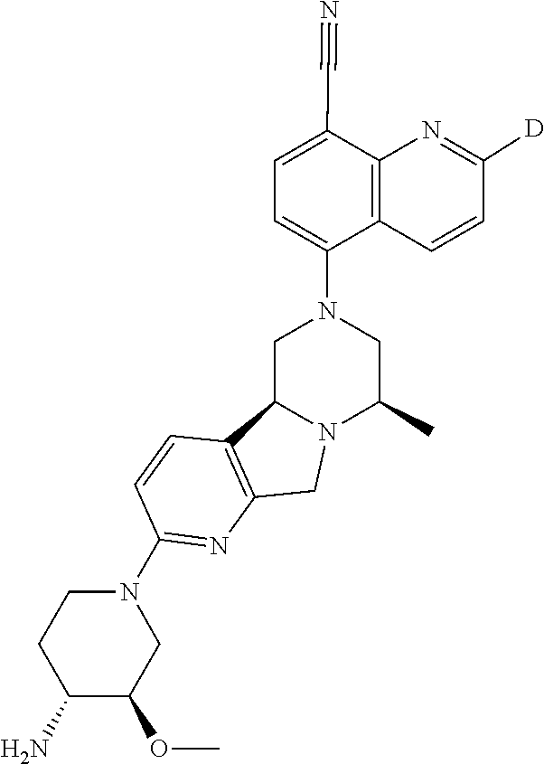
C(#N)C1=CC=C(N2CC3N(C(C)C2)CC2=C3C=CC(N3CCC(N)C(OC)C3)=N2)C2=C1N=C([D])C=C2
